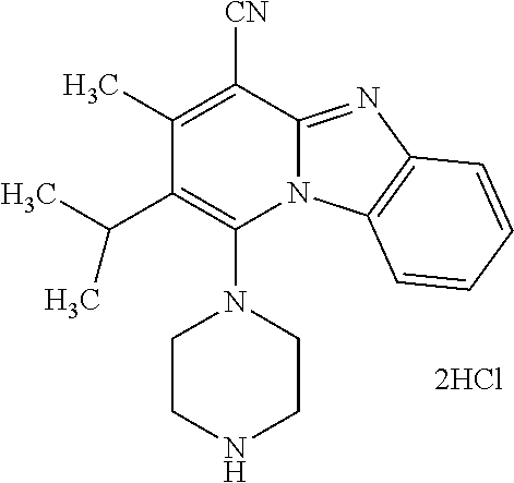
CC(C1=C(N2CCNCC2)N2C(=NC3=C2C=CC=C3)C([CN])=C1C)C
